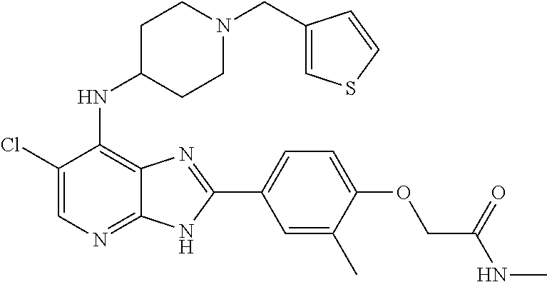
C1(Cl)=CN=C2C(=C1NC1CCN(CC3=CSC=C3)CC1)N=C(C1=CC=C(OCC(NC)=O)C(C)=C1)N2
